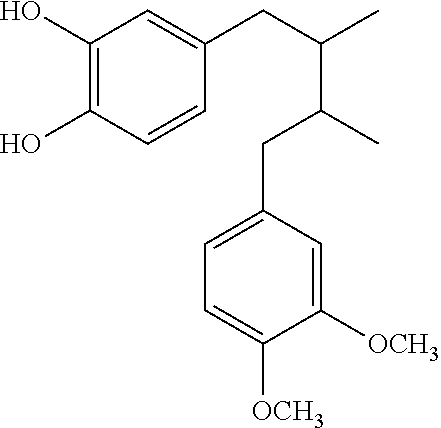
C1(O)=C(O)C=CC(CC(C)C(C)CC2=CC=C([OCH3])C([OCH3])=C2)=C1
